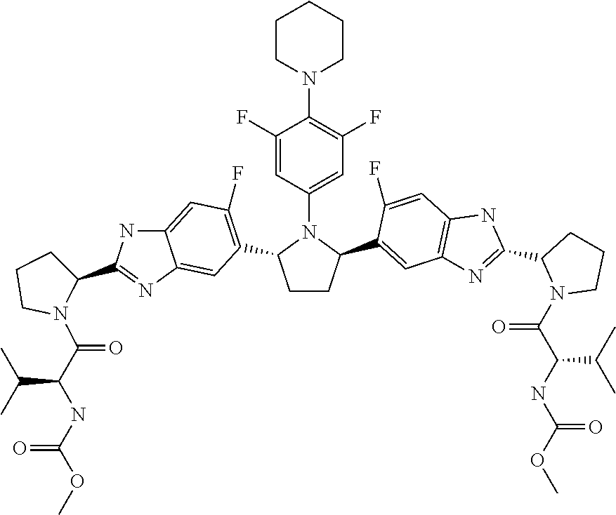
C12=CC(F)=C(C3CCC(C4=CC5=C(C=C4F)NC(C4N(C(C(NC(OC)=O)C(C)C)=O)CCC4)=N5)N3C3=CC(F)=C(N4CCCCC4)C(F)=C3)C=C1N=C(C1CCCN1C(=O)C(NC(OC)=O)C(C)C)N2
